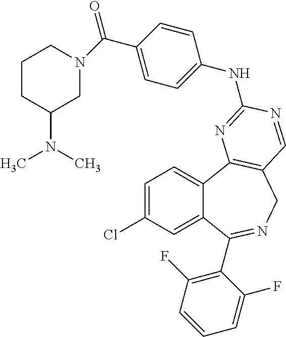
C1=C(Cl)C=C2C(=C1)C1=C(CN=C2C2=C(F)C=CC=C2F)C=NC(NC2=CC=C(C(=O)N3CCCC(N(C)C)C3)C=C2)=N1
